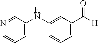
C1=CC=C(C([H])=O)C=C1NC1=CC=CN=C1
